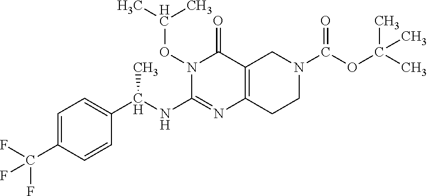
N1(OC(C)C)C(=O)C2=C(N=C1NC(C1=CC=C(C(F)(F)F)C=C1)C)CCN(C(OC(C)(C)C)=O)C2
